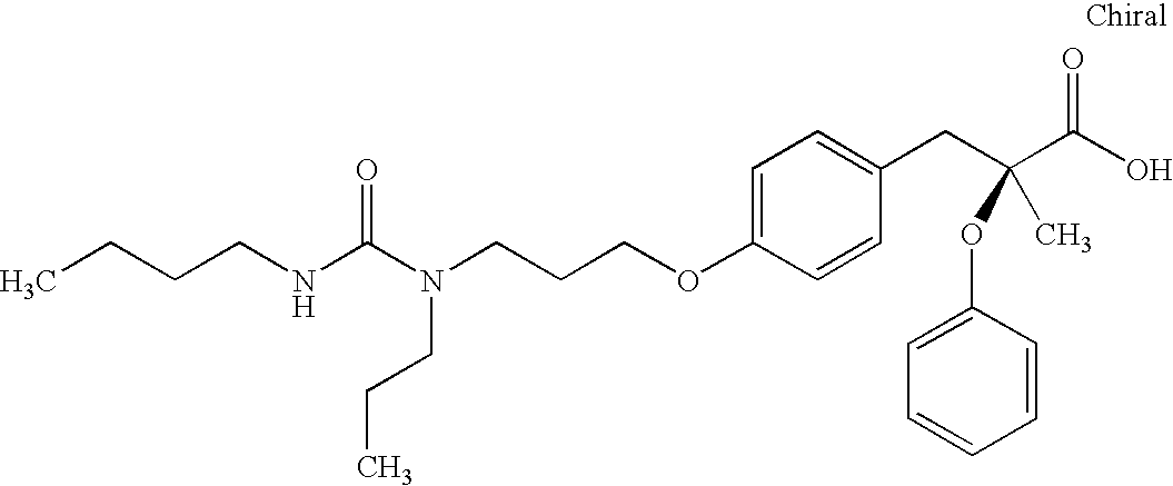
C(CNC(N(CCCOC1=CC=C(CC(C(O)=O)(OC2=CC=CC=C2)C)C=C1)CCC)=O)CC
